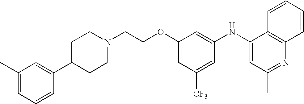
C1(NC2=CC(C)=NC3=C2C=CC=C3)=CC(OCCN2CCC(C3=CC(C)=CC=C3)CC2)=CC([CF3])=C1
